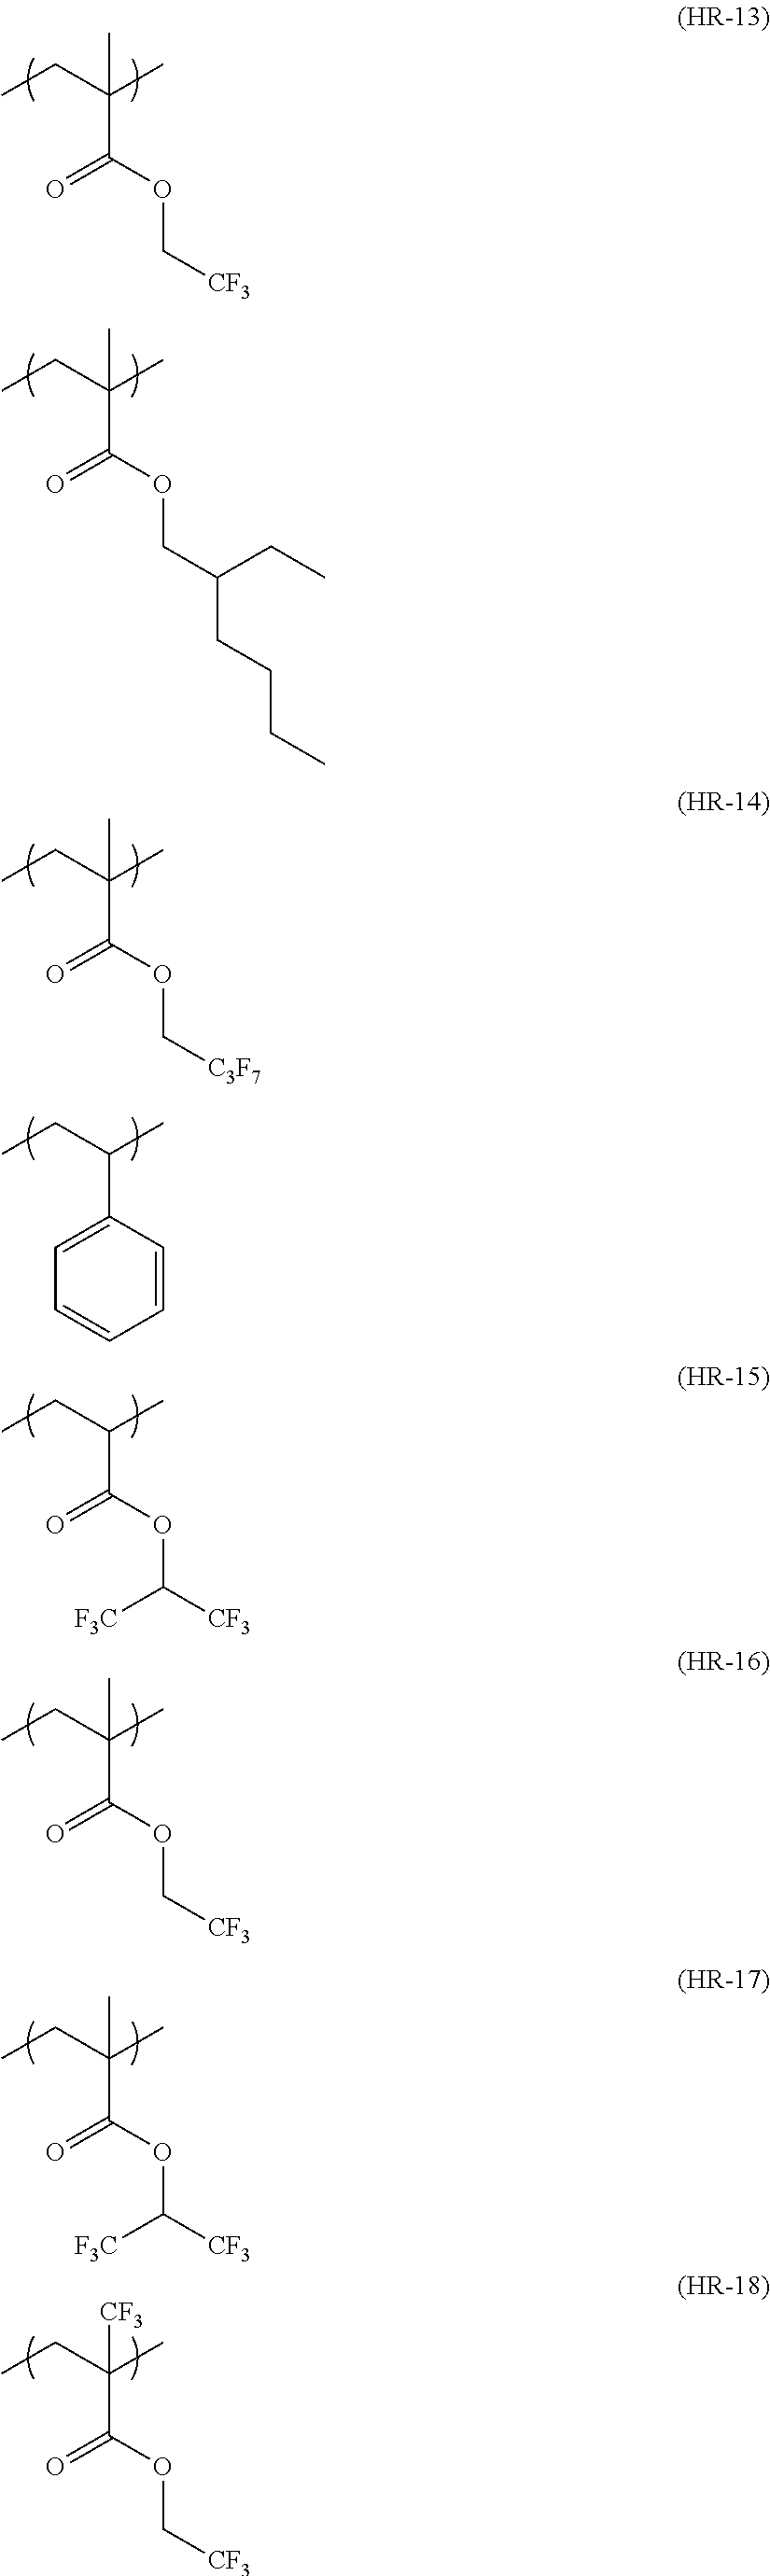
CCC(C)(C)C(OC[CF3])=O.CCC(C)(C)C(OCC(CC)CCCC)=O.CCC(C)(C)C(OC[C3F7])=O.CCC(C)C1=CC=CC=C1.CCC(C)C(OC([CF3])[F3C])=O.CCC(C)(C)C(OC[CF3])=O.CCC(C)(C(OC([CF3])[F3C])=O)C.CCC(C)([CF3])C(OC[CF3])=O
